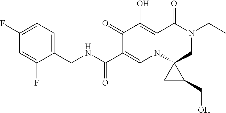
C1(F)=CC=C(CNC(C2=CN3C4(CN(CC)C(=O)C3=C(O)C2=O)CC4CO)=O)C(F)=C1
